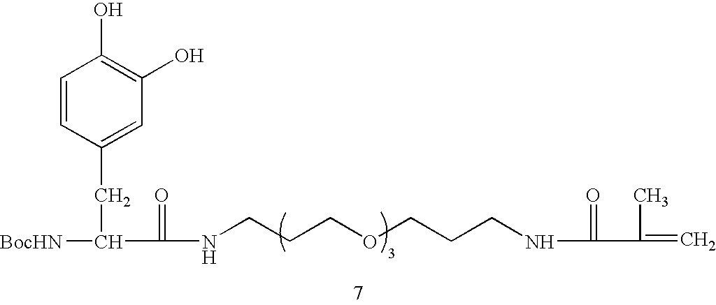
C1=CC(CC(C(=O)NCCCOCCCNC(=O)C(C)=C)[BocHN])=CC(O)=C1O
